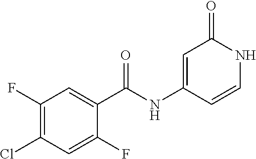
C1(F)=C(Cl)C=C(F)C(C(NC2=CC(=O)NC=C2)=O)=C1
